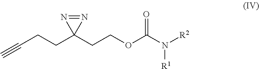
C#CCCC1(CCOC(N([R1])[R2])=O)N=N1
